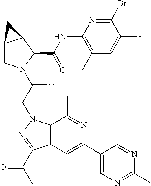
C12CN(C(CN3C4=C(C=C(C5=CN=C(C)N=C5)N=C4C)C(C(C)=O)=N3)=O)C(C(NC3=C(C)C=C(F)C(Br)=N3)=O)C1C2
